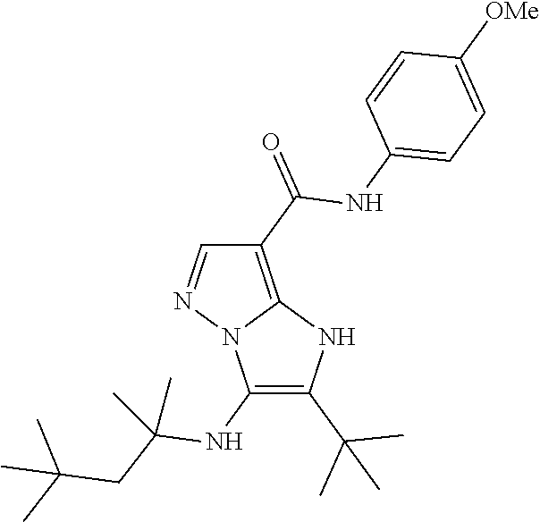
C1(NC(CC(C)(C)C)(C)C)=C(C(C)(C)C)NC2=C(C(=O)NC3=CC=C([OMe])C=C3)C=NN12
